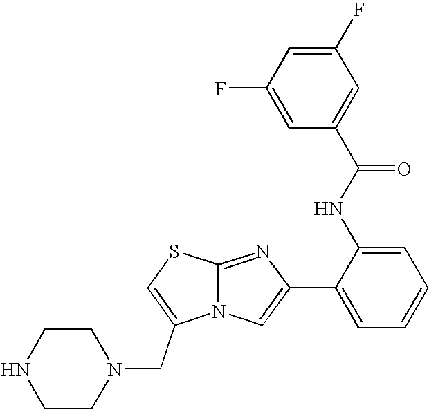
N12C(=NC(C3=CC=CC=C3NC(=O)C3=CC(F)=CC(F)=C3)=C1)SC=C2CN1CCNCC1
